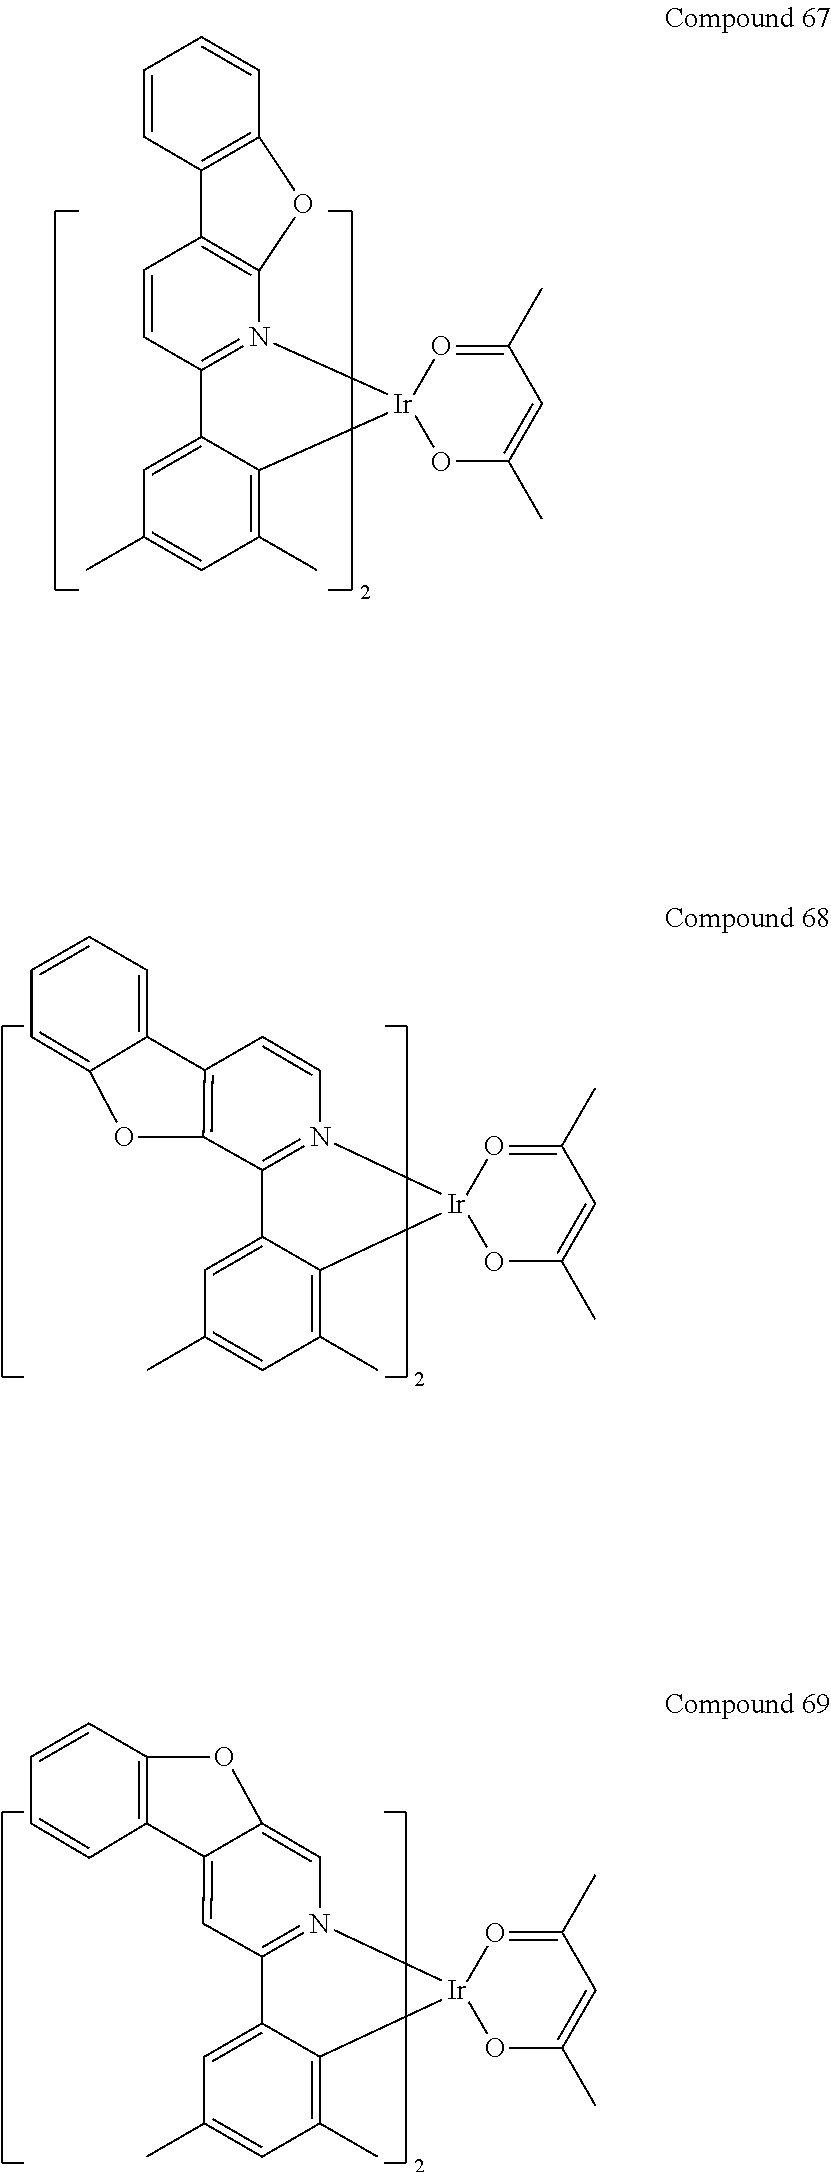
C12=N(C=CC3=C1OC1=CC=CC=C31)[Ir]1(C3=C(C)C=C(C)C=C23)OC(C)=CC(C)=O1.C1=CC2=C(N3=C1C1=CC(C)=CC(C)=C1[Ir]31OC(C)=CC(C)=O1)OC1=C2C=CC=C1.O1C2=CN3=C(C4=CC(C)=CC(C)=C4[Ir]34OC(C)=CC(C)=O4)C=C2C2=C1C=CC=C2
